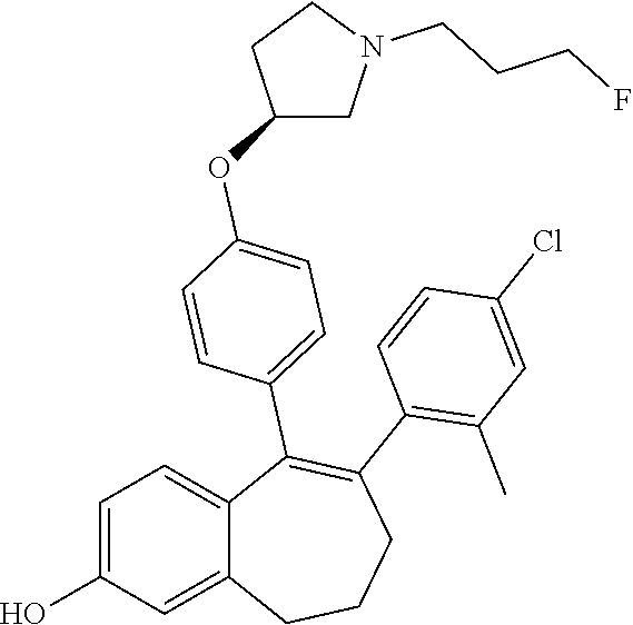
C1=C(O)C=C2C(=C1)C(C1=CC=C(OC3CN(CCCF)CC3)C=C1)=C(C1=C(C)C=C(Cl)C=C1)CCC2
